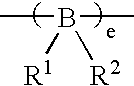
B(C)(C)([R1])[R2]
